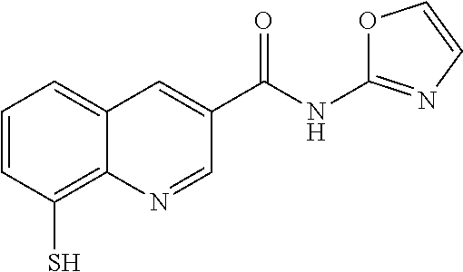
C1=CC(S)=C2C(=C1)C=C(C(NC1=NC=CO1)=O)C=N2
